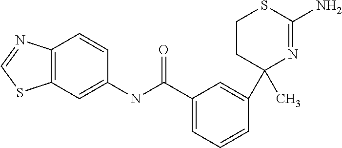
C12=C(N=CS1)C=CC(NC(C1=CC=CC(C3(C)N=C(N)SCC3)=C1)=O)=C2
